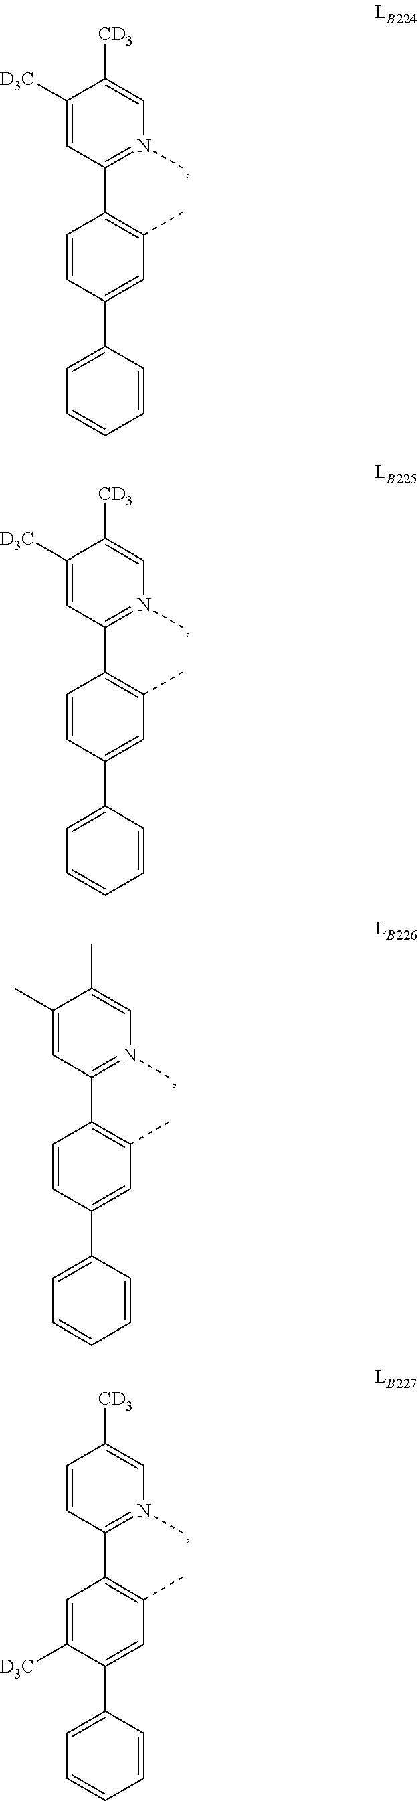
C1([D3C])=CC(C2=C(C)C=C(C3=CC=CC=C3)C=C2)=N(C)C=C1[CD3].C1([D3C])=CC(C2=C(C)C=C(C3=CC=CC=C3)C=C2)=N(C)C=C1[CD3].C1(C)=CC(C2=C(C)C=C(C3=CC=CC=C3)C=C2)=N(C)C=C1C.C1=CC(C2=C(C)C=C(C3=CC=CC=C3)C([D3C])=C2)=N(C)C=C1[CD3]
